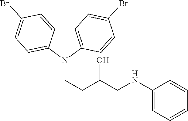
C12=C(N(CCC(O)CNC3=CC=CC=C3)C3=CC=C(Br)C=C13)C=CC(Br)=C2
